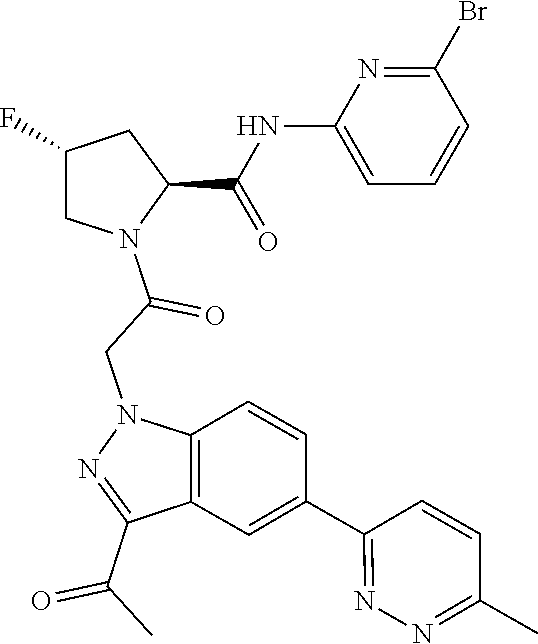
C1(C(=O)C)=NN(CC(=O)N2C(C(=O)NC3=CC=CC(Br)=N3)CC(F)C2)C2=C1C=C(C1=NN=C(C)C=C1)C=C2
